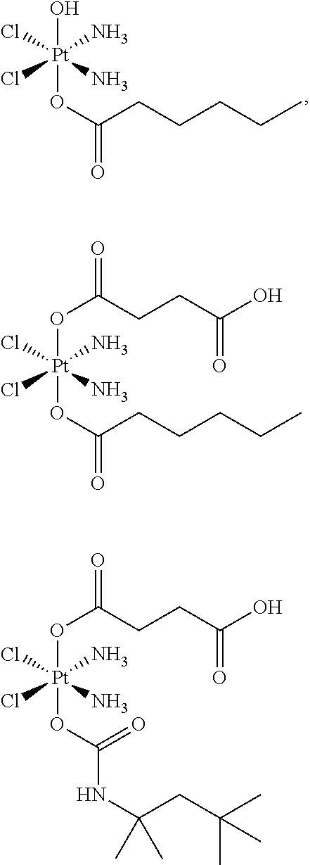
O(C(CCCCC)=O)[Pt](O)(N)(N)(Cl)Cl.O(C(CCCCC)=O)[Pt](OC(CCC(O)=O)=O)(N)(N)(Cl)Cl.O([Pt](OC(CCC(O)=O)=O)(N)(N)(Cl)Cl)C(NC(CC(C)(C)C)(C)C)=O
